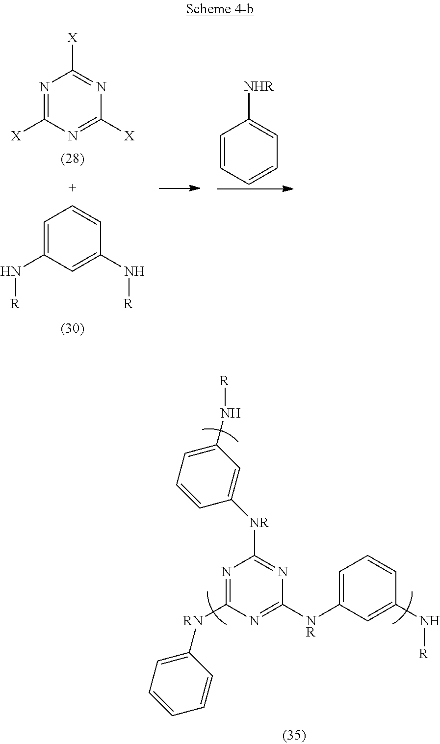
[NR](C1=NC([RN]C2=CC=CC=C2)=NC([NR]C2=CC(N[R])=CC=C2)=N1)C1=CC=CC(N[R])=C1.C1=C(N[R])C=C(N[R])C=C1.N1=C([X])N=C([X])N=C1[X].C1=CC=CC=C1[NHR]
